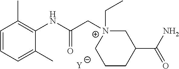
[Y].C1=CC=C(C)C(NC(C[N+]2(CC)CC(C(N)=O)CCC2)=O)=C1C
